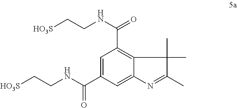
C1=C(C(NCC[HO3S])=O)C=C2C(=C1C(=O)NCC[HO3S])C(C)(C)C(C)=N2
